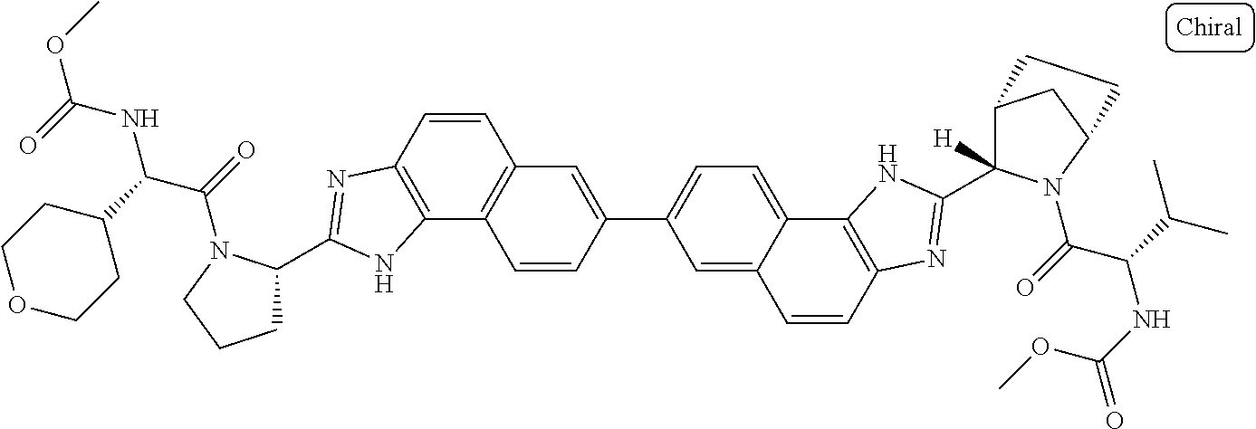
C1=CC2=C(C3=C1C=C(C1=CC=C4C(=C1)C=CC1=C4NC(C4([H])C5CC(N4C(=O)C(C(C)C)NC(=O)OC)CC5)=N1)C=C3)NC(C1CCCN1C(=O)C(C1CCOCC1)NC(OC)=O)=N2
